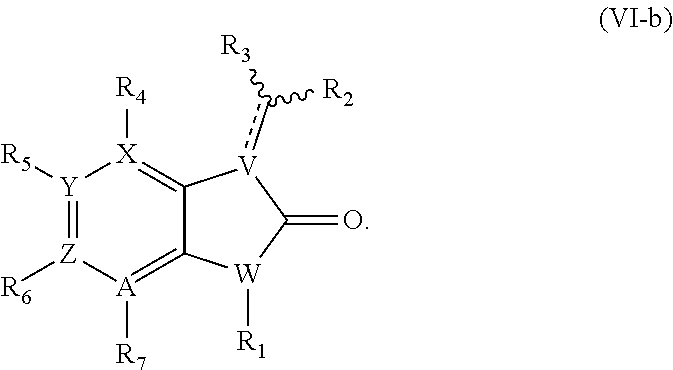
[R1][W]1C2=[A]([R7])[Z]([R6])=[Y]([R5])[X]([R4])=C2[V](c([R3])[R2])C1=O
